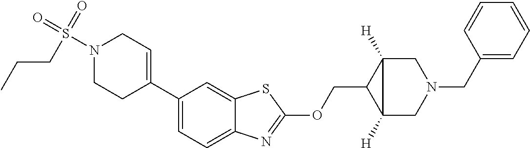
N1(S(=O)(=O)CCC)CCC(C2=CC=C3C(=C2)SC(OCC2C4([H])CN(CC5=CC=CC=C5)CC24[H])=N3)=CC1
